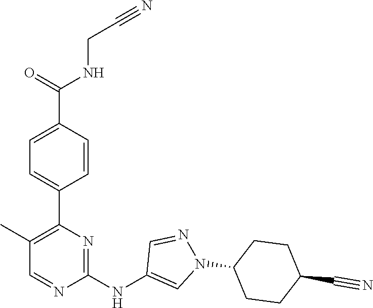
C1(C2=C(C)C=NC(NC3=CN(C4CCC(C#N)CC4)N=C3)=N2)=CC=C(C(=O)NCC#N)C=C1
